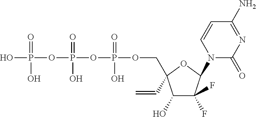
OP(=O)(OP(=O)(O)OP(=O)(O)OCC1(C=C)C(O)C(F)(F)C(N2C(=O)N=C(N)C=C2)O1)O
